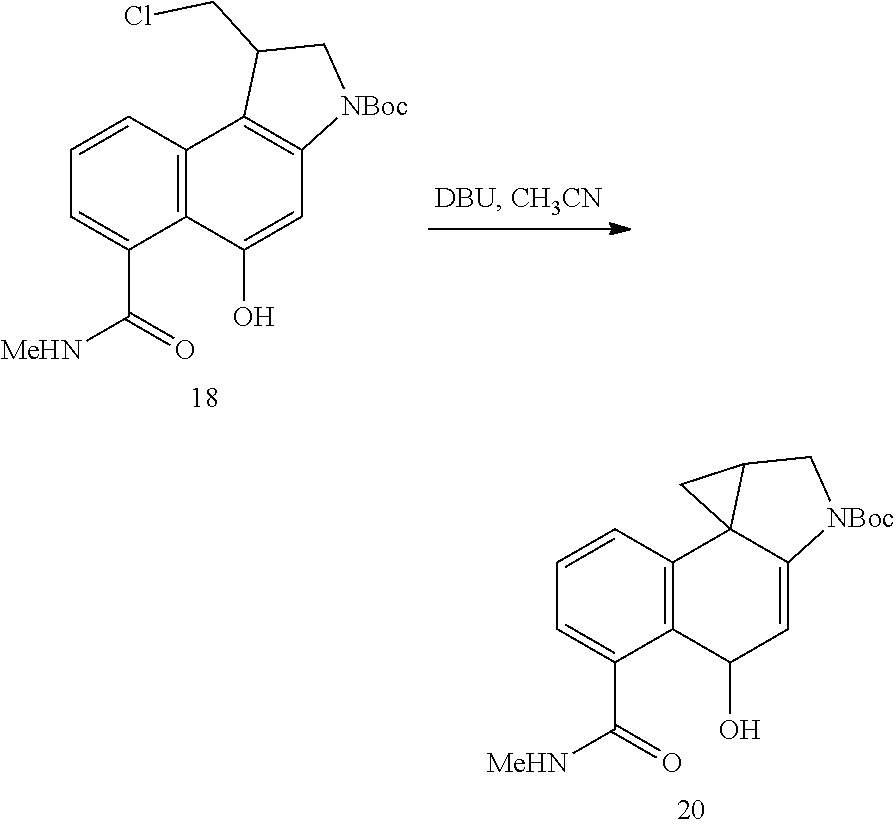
C1=C(C([MeHN])=O)C2=C(C=C1)C13C(=CC2O)[NBoc]CC1C3.C1=C(C([MeHN])=O)C2=C(C=C1)C1=C(C=C2O)[NBoc]CC1CCl
